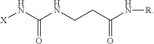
C(=O)(N[X])NCCC(N[R])=O
